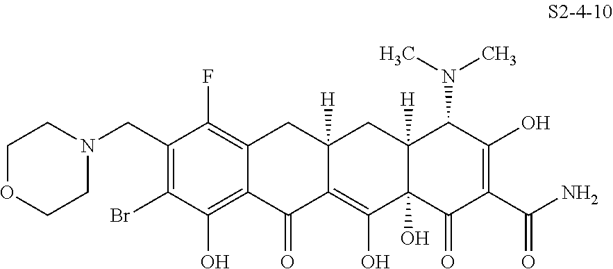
C12=C(O)C(Br)=C(CN3CCOCC3)C(F)=C1CC1([H])C(=C(O)C3(O)C([H])(C1)C(N(C)C)C(O)=C(C(N)=O)C3=O)C2=O
